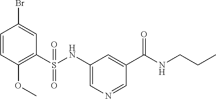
C1=CC(OC)=C(S(NC2=CN=CC(C(NCCC)=O)=C2)(=O)=O)C=C1Br
